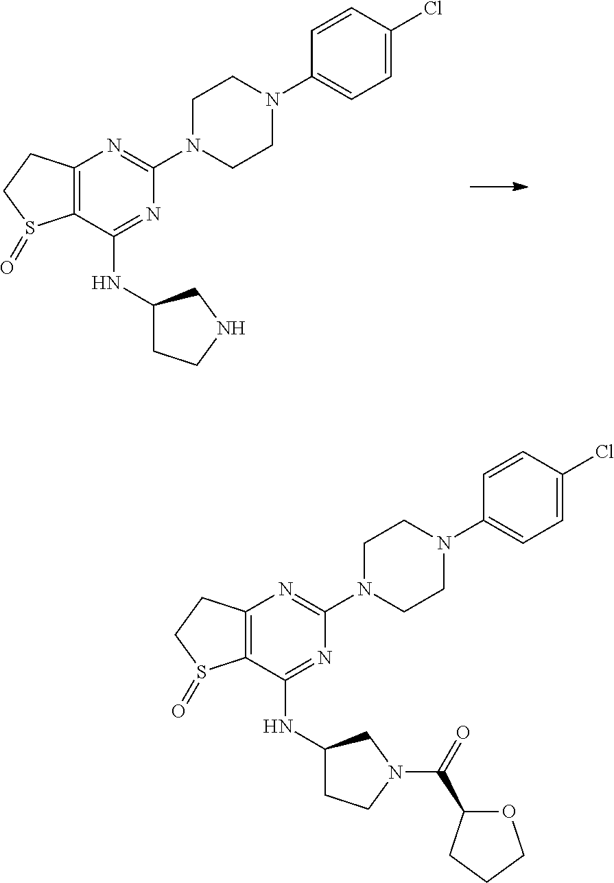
C12=C(C(NC3CCNC3)=NC(N3CCN(C4=CC=C(Cl)C=C4)CC3)=N1)S(=O)CC2.C12=C(C(NC3CCN(C(=O)C4OCCC4)C3)=NC(N3CCN(C4=CC=C(Cl)C=C4)CC3)=N1)S(=O)CC2
